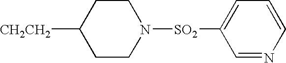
[CH2CH2]C1CCN([SO2]C2=CC=CN=C2)CC1
